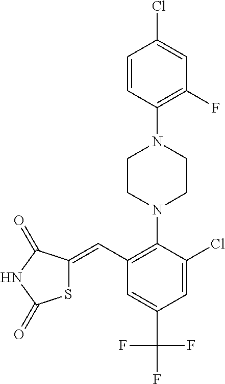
N1(C2=C(C=C3SC(=O)NC3=O)C=C(C(F)(F)F)C=C2Cl)CCN(C2=C(F)C=C(Cl)C=C2)CC1
